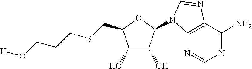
C1(O)C(O)C(N2C3=C(C(N)=NC=N3)N=C2)OC1CSCCCO[H]
